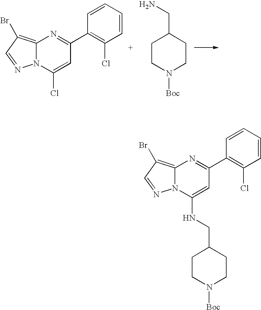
C12=C(Br)C=NN1C(Cl)=CC(C1=C(Cl)C=CC=C1)=N2.C1CN([Boc])CCC1CN.C12=C(Br)C=NN1C(NCC1CCN([Boc])CC1)=CC(C1=C(Cl)C=CC=C1)=N2
